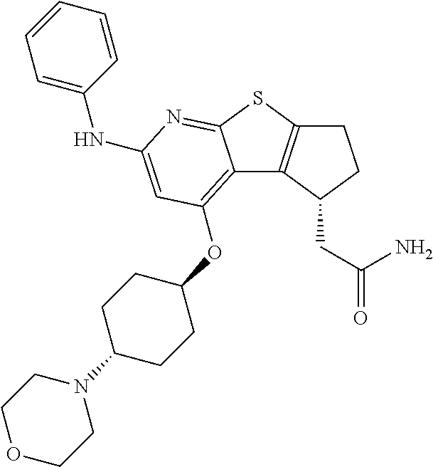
C12=C(OC3CCC(N4CCOCC4)CC3)C=C(NC3=CC=CC=C3)N=C1SC1=C2C(CC(N)=O)CC1
